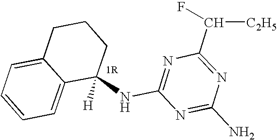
C1(NC2=NC(C([C2H5])F)=NC(N)=N2)([H])CCCC2=CC=CC=C12
